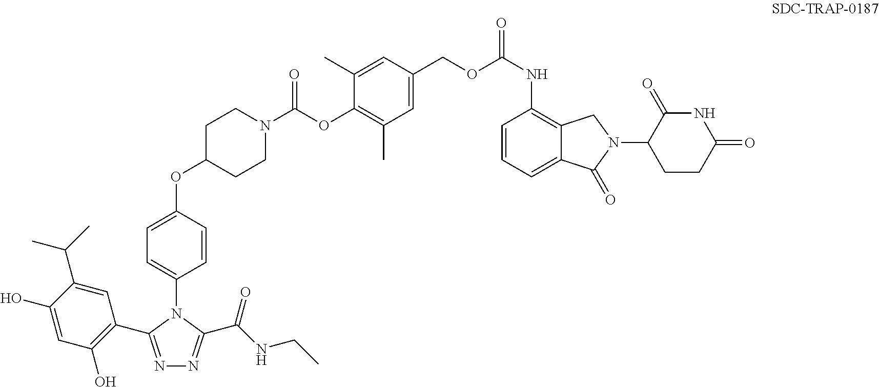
N1=C(C2=C(O)C=C(O)C(C(C)C)=C2)N(C2=CC=C(OC3CCN(C(=O)OC4=C(C)C=C(COC(=O)NC5=C6C(=CC=C5)C(=O)N(C5CCC(=O)NC5=O)C6)C=C4C)CC3)C=C2)C(C(=O)NCC)=N1
